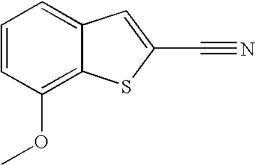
C1=CC(OC)=C2C(=C1)C=C(C#N)S2
